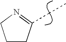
C(C)C1=NCCC1
